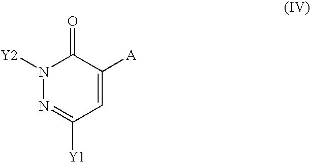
C1=C([A])C(=O)N([Y2])N=C1[Y1]
